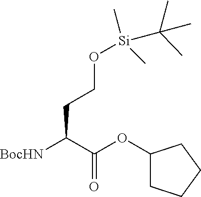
[BocHN]C(C(OC1CCCC1)=O)CCO[Si](C(C)(C)C)(C)C
